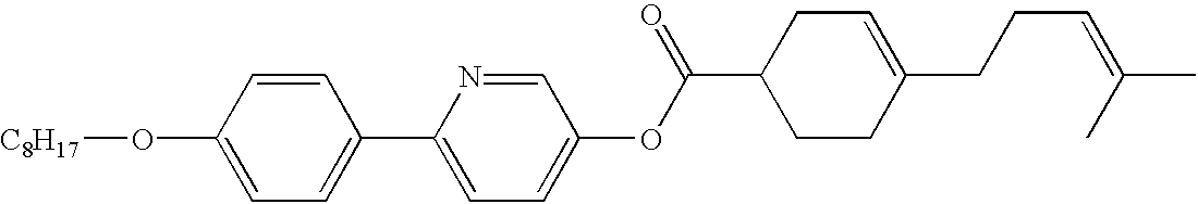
[C8H17]OC1=CC=C(C2=CC=C(OC(C3CCC(CCC=C(C)C)=CC3)=O)C=N2)C=C1
